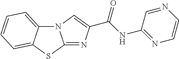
N12C3=CC=CC=C3SC1=NC(C(NC1=NC=CN=C1)=O)=C2
